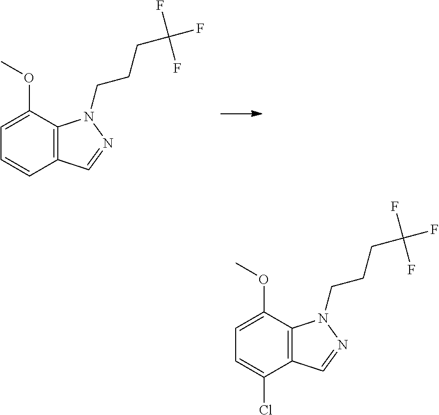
C12=C(C(OC)=CC=C1)N(CCCC(F)(F)F)N=C2.C12=C(C(OC)=CC=C1Cl)N(CCCC(F)(F)F)N=C2
